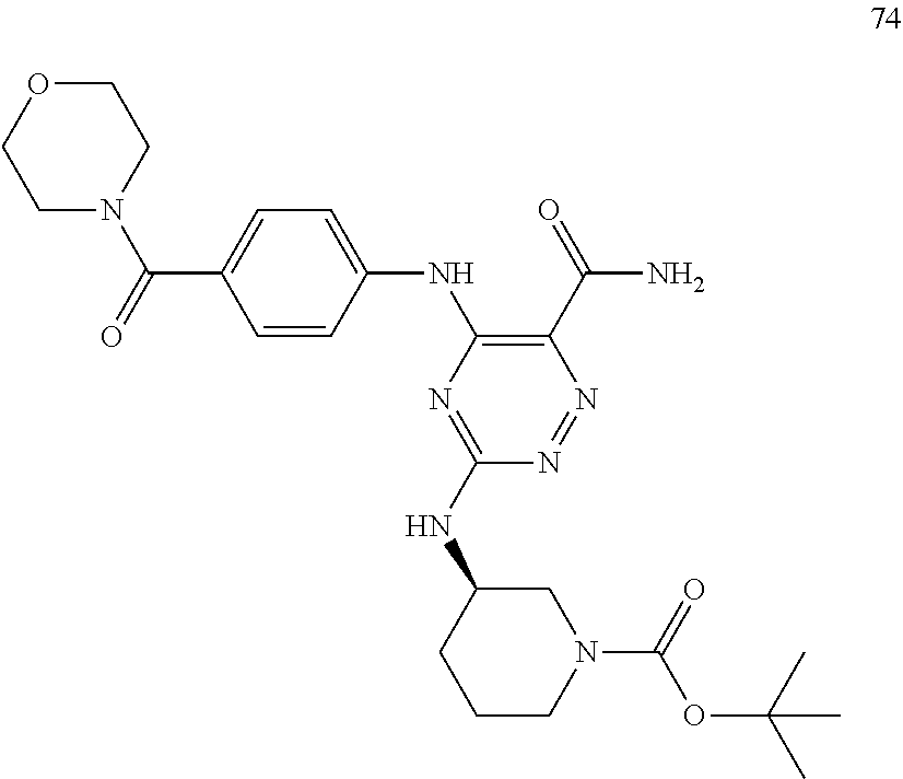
N(C1CN(C(OC(C)(C)C)=O)CCC1)C1=NC(NC2=CC=C(C(N3CCOCC3)=O)C=C2)=C(C(=O)N)N=N1
